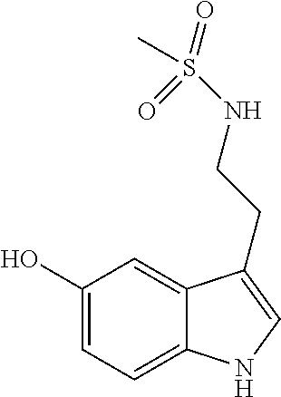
C1(O)=CC=C2C(=C1)C(CCNS(=O)(C)=O)=CN2
